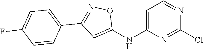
C1=C(NC2=CC(C3=CC=C(F)C=C3)=NO2)N=C(Cl)N=C1
